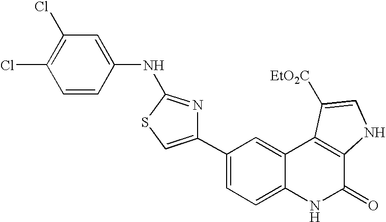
C1(C2=CSC(NC3=CC(Cl)=C(Cl)C=C3)=N2)=CC=C2C(=C1)C1=C(C(=O)N2)NC=C1[EtO2C]
